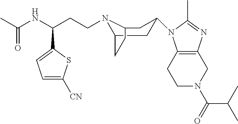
C1=C([CN])SC(C(NC(C)=O)CCN2C3CCC2CC(N2C4=C(CN(C(=O)C(C)C)CC4)N=C2C)C3)=C1
